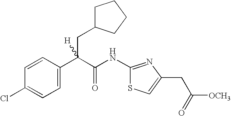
C1=C(C(C(NC2=NC(CC(=O)[OCH3])=CS2)=O)(CC2CCCC2)[H])C=CC(Cl)=C1
